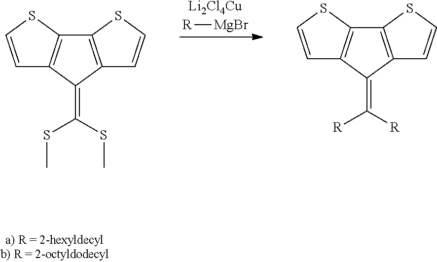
[R][MgBr].[Li2Cl4Cu].C12=C(C(=C(SC)SC)C3=C1SC=C3)C=CS2.C12=C(C(=C([R])[R])C3=C1SC=C3)C=CS2
